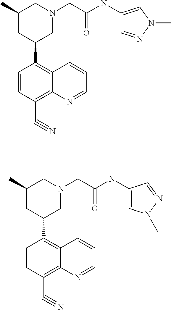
C1=CC(C#N)=C2C(=C1C1CN(CC(=O)NC3=CN(C)N=C3)CC(C)C1)C=CC=N2.C1=CC(C#N)=C2C(=C1C1CN(CC(=O)NC3=CN(C)N=C3)CC(C)C1)C=CC=N2
